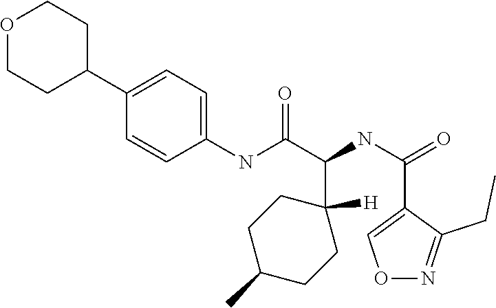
C1(NC(C(NC(=O)C2=CON=C2CC)C2([H])CCC(C)CC2)=O)=CC=C(C2CCOCC2)C=C1
